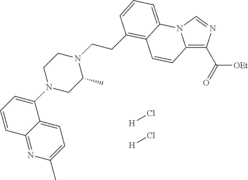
[H]Cl.[H]Cl.C12=C(C(=O)[OEt])N=CN1C1=CC=CC(CCN3CCN(C4=CC=CC5=NC(C)=CC=C45)CC3C)=C1C=C2
